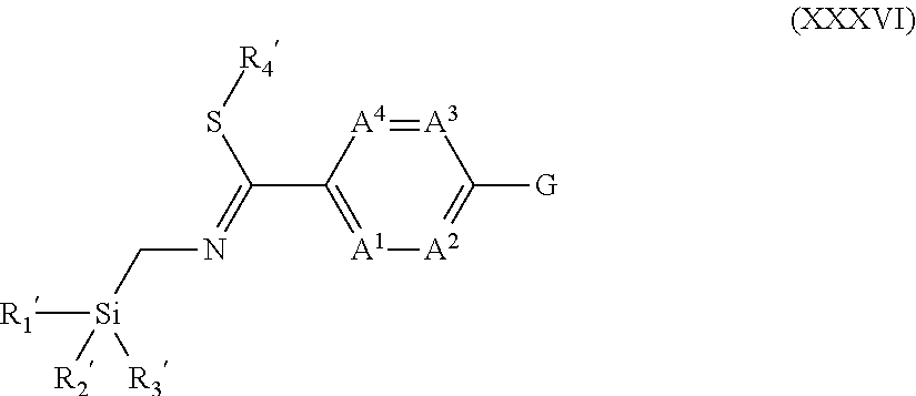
[A3]1=[A4]C(C(=NC[Si]([R3])([R1])[R2])S[R4])=[A1][A2]=C1[G]
